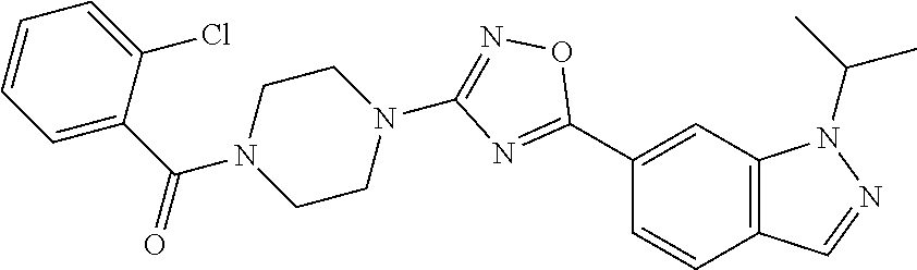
C1(C2=NC(N3CCN(C(C4=CC=CC=C4Cl)=O)CC3)=NO2)=CC2=C(C=C1)C=NN2C(C)C
